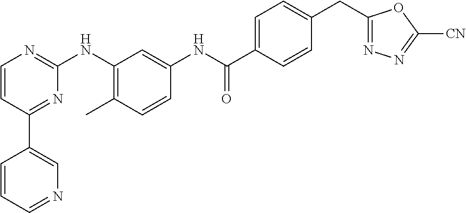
C1(C2=CN=CC=C2)=NC(NC2=C(C)C=CC(NC(C3=CC=C(CC4=NN=C([CN])O4)C=C3)=O)=C2)=NC=C1
